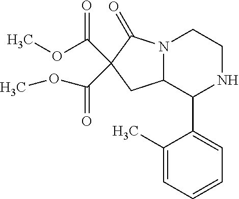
N12C(C(C3=CC=CC=C3C)NCC1)CC(C(=O)OC)(C(OC)=O)C2=O
